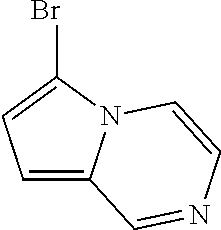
C1=C2N(C(Br)=C1)C=CN=C2
